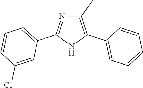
C1(C)=C(C2=CC=CC=C2)NC(C2=CC=CC(Cl)=C2)=N1
